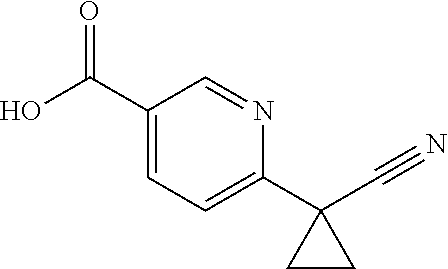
C1(C2(C#N)CC2)=CC=C(C(O)=O)C=N1
